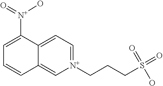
C1=C2C(=C[N+](CCCS(=O)(=O)O)=C1)C=CC=C2[N+](O)=O
